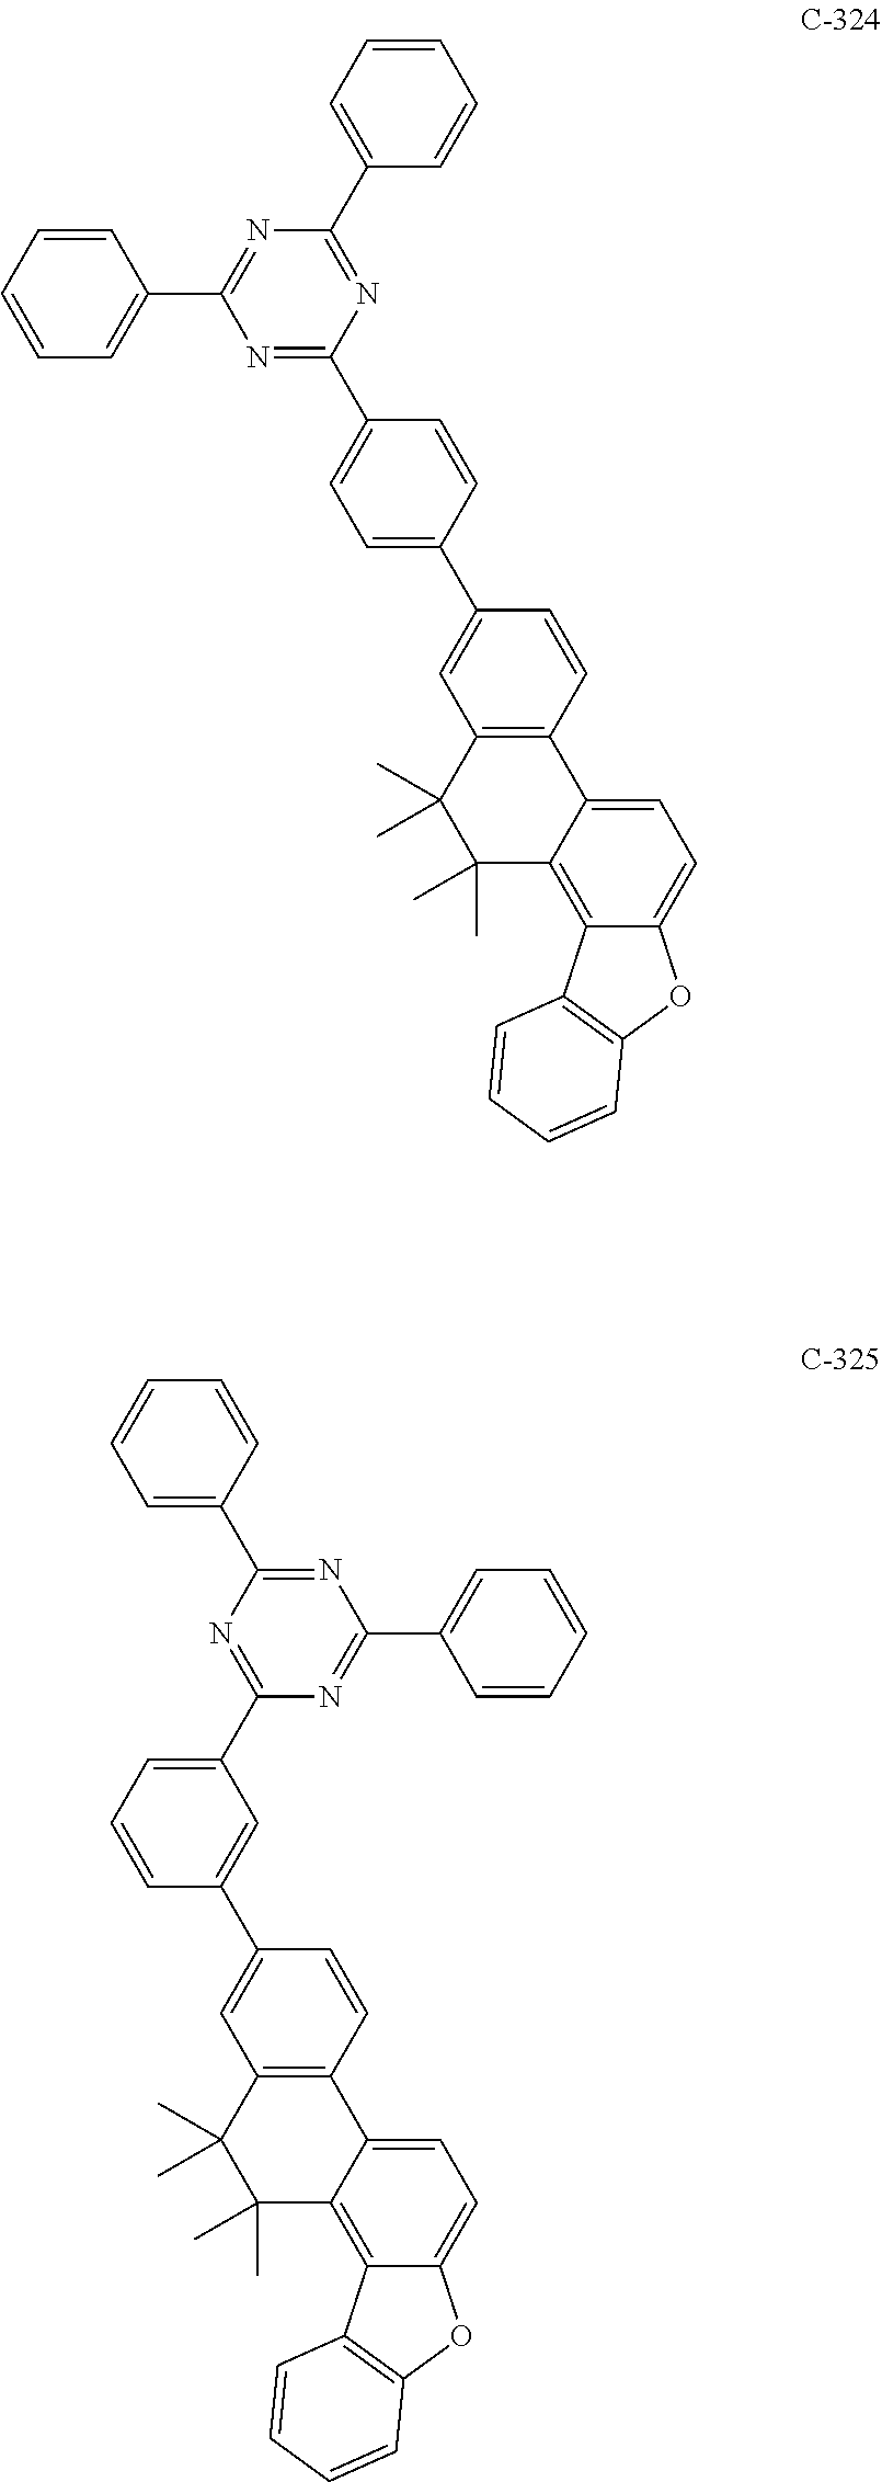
C1=C(C2=CC3=C(C=C2)C2=CC=C4C(=C2C(C)(C)C3(C)C)C2=C(C=CC=C2)O4)C=CC(C2=NC(C3=CC=CC=C3)=NC(C3=CC=CC=C3)=N2)=C1.C1(C2=CC(C3=NC(C4=CC=CC=C4)=NC(C4=CC=CC=C4)=N3)=CC=C2)=CC2=C(C=C1)C1=CC=C3C(=C1C(C)(C)C2(C)C)C1=C(C=CC=C1)O3
